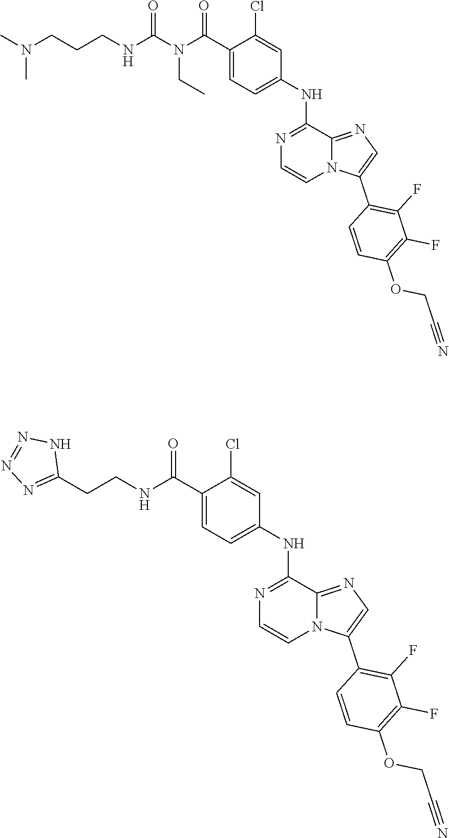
C(CCNC(N(C(C1=CC=C(NC2=NC=CN3C2=NC=C3C2=C(F)C(F)=C(OCC#N)C=C2)C=C1Cl)=O)CC)=O)N(C)C.C(NC(C1=CC=C(NC2=NC=CN3C2=NC=C3C2=C(F)C(F)=C(OCC#N)C=C2)C=C1Cl)=O)CC1=NN=NN1
